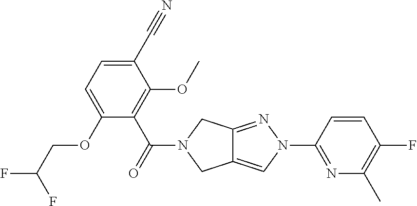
C1(C#N)=CC=C(OCC(F)F)C(C(=O)N2CC3=CN(C4=NC(C)=C(F)C=C4)N=C3C2)=C1OC
